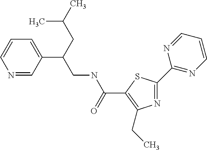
N1=C(C2=NC=CC=N2)SC(C(NCC(CC(C)C)C2=CC=CN=C2)=O)=C1CC
